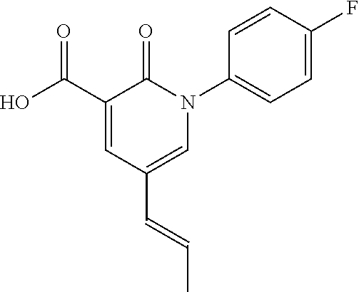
C1(C(O)=O)=CC(C=CC)=CN(C2=CC=C(F)C=C2)C1=O
